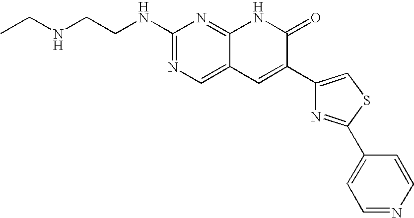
C1(NCCNCC)=NC=C2C(=N1)NC(=O)C(C1=CSC(C3=CC=NC=C3)=N1)=C2
